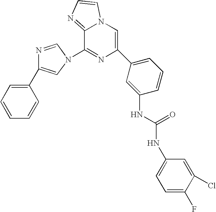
N1=CN(C2=NC(C3=CC=CC(NC(NC4=CC=C(F)C(Cl)=C4)=O)=C3)=CN3C2=NC=C3)C=C1C1=CC=CC=C1
